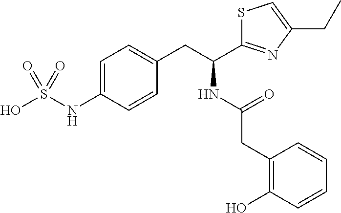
C1=C(NS(O)(=O)=O)C=CC(CC(C2=NC(CC)=CS2)NC(=O)CC2=C(O)C=CC=C2)=C1
